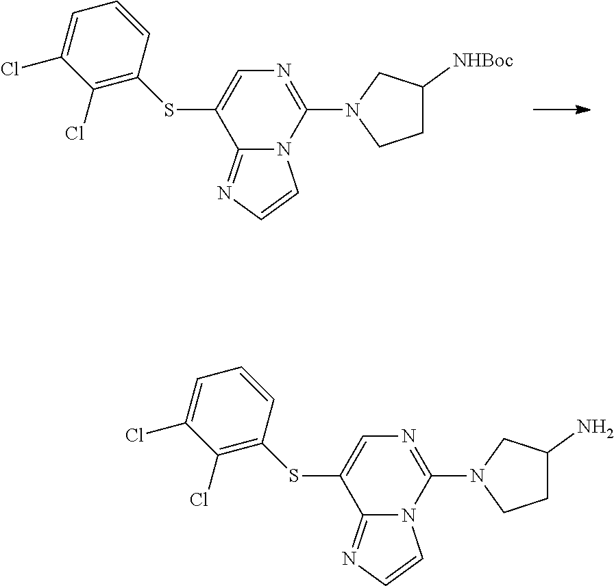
C12=NC=CN1C(N1CCC([NHBoc])C1)=NC=C2SC1=C(Cl)C(Cl)=CC=C1.C12=NC=CN1C(N1CCC(N)C1)=NC=C2SC1=C(Cl)C(Cl)=CC=C1
